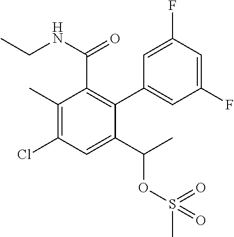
C1(C)=C(Cl)C=C(C(C)OS(C)(=O)=O)C(C2=CC(F)=CC(F)=C2)=C1C(NCC)=O
